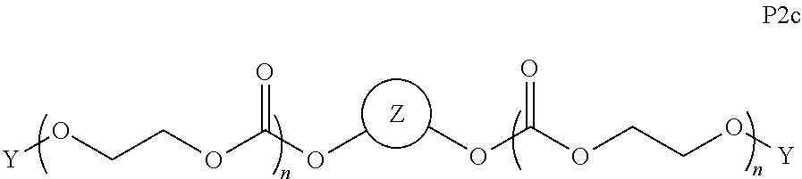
COC(OCCO[Y])=O.COC(OCCO[Y])=O
